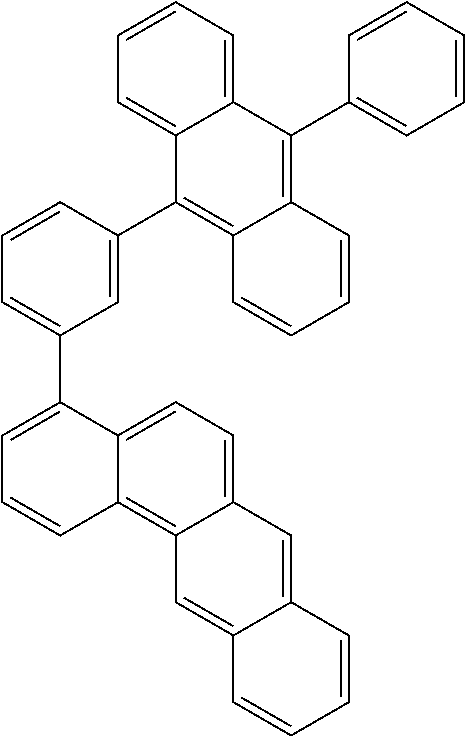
C12=CC=C3C(=C1C=CC=C2C1=CC=CC(C2=C4C(=C(C5=CC=CC=C5)C5=CC=CC=C25)C=CC=C4)=C1)C=C1C(=C3)C=CC=C1
